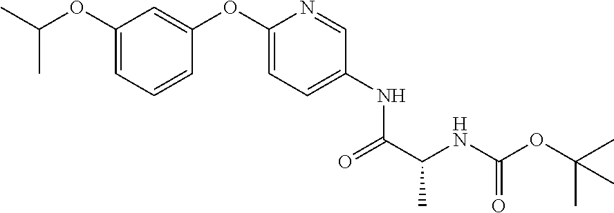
C1=C(OC2=CC(OC(C)C)=CC=C2)N=CC(NC(C(NC(OC(C)(C)C)=O)C)=O)=C1
